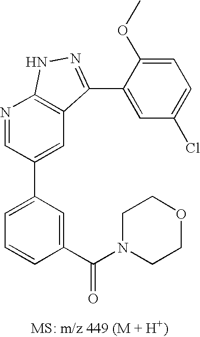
N1=CC(C2=CC=CC(C(N3CCOCC3)=O)=C2)=CC2=C1NN=C2C1=CC(Cl)=CC=C1OC
